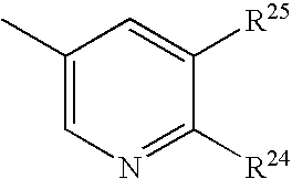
C1(C)=CN=C([R24])C([R25])=C1
